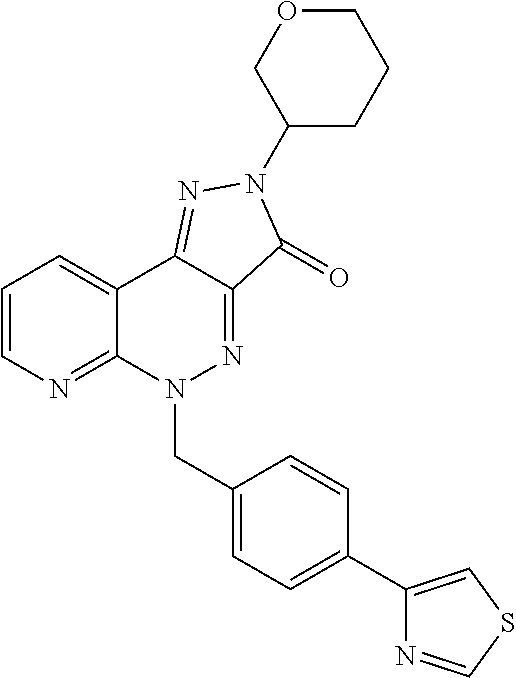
C1(N2C(=O)C3=NN(CC4=CC=C(C5=CSC=N5)C=C4)C4=NC=CC=C4C3=N2)CCCOC1
